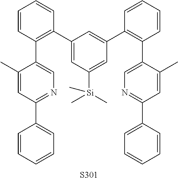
C1=CC=CC=C1C1=NC=C(C2=C(C3=CC([Si](C)(C)C)=CC(C4=C(C5=CN=C(C6=CC=CC=C6)C=C5C)C=CC=C4)=C3)C=CC=C2)C(C)=C1.[S301]
